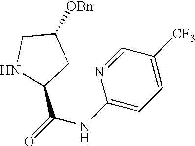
[H].N1C(C(=O)NC2=CC=C([CF3])C=N2)CC([OBn])C1
